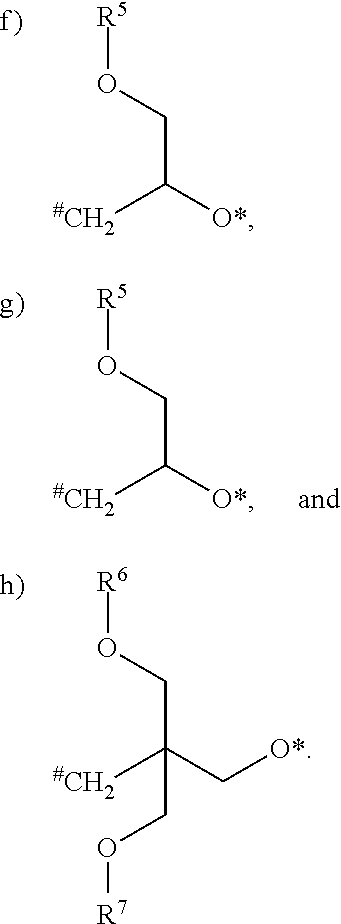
[R5]OCC([O*])[#CH2].[R6]OCC(C[O*])([#CH2])CO[R7].[R5]OCC([O*])[#CH2]
